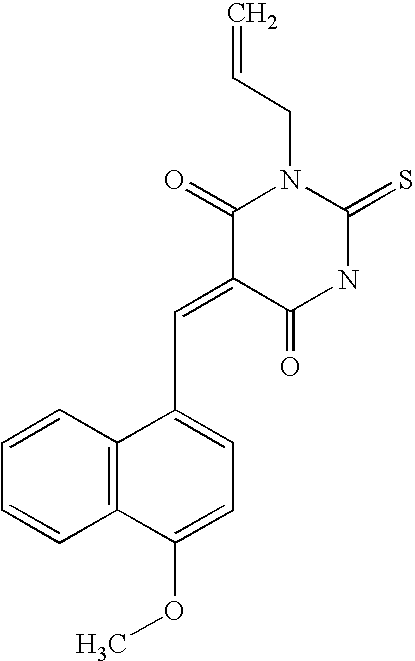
C=CCN1C(=O)C(=CC2=CC=C(OC)C3=C2C=CC=C3)C(=O)NC1=S
